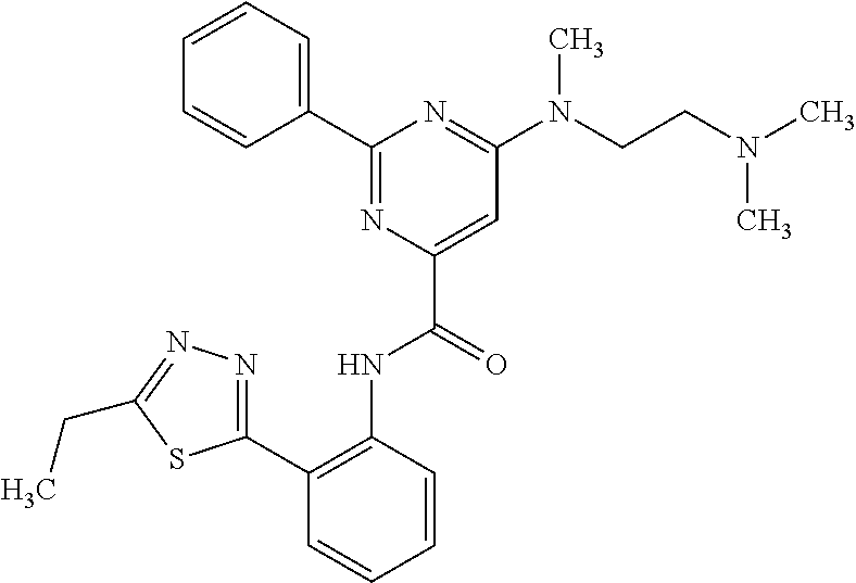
C1(C2=C(NC(C3=CC(N(CCN(C)C)C)=NC(C4=CC=CC=C4)=N3)=O)C=CC=C2)=NN=C(CC)S1
